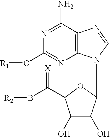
N1=C(N)C2=C(N=C1O[R1])N(C1C(O)C(O)C(C(=[X])B[R2])O1)C=N2
